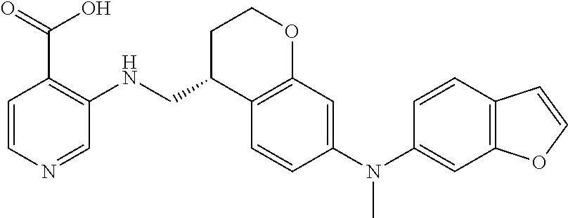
C1=CC(N(C2=CC3=C(C=C2)C=CO3)C)=CC2=C1C(CNC1=C(C(O)=O)C=CN=C1)CCO2
